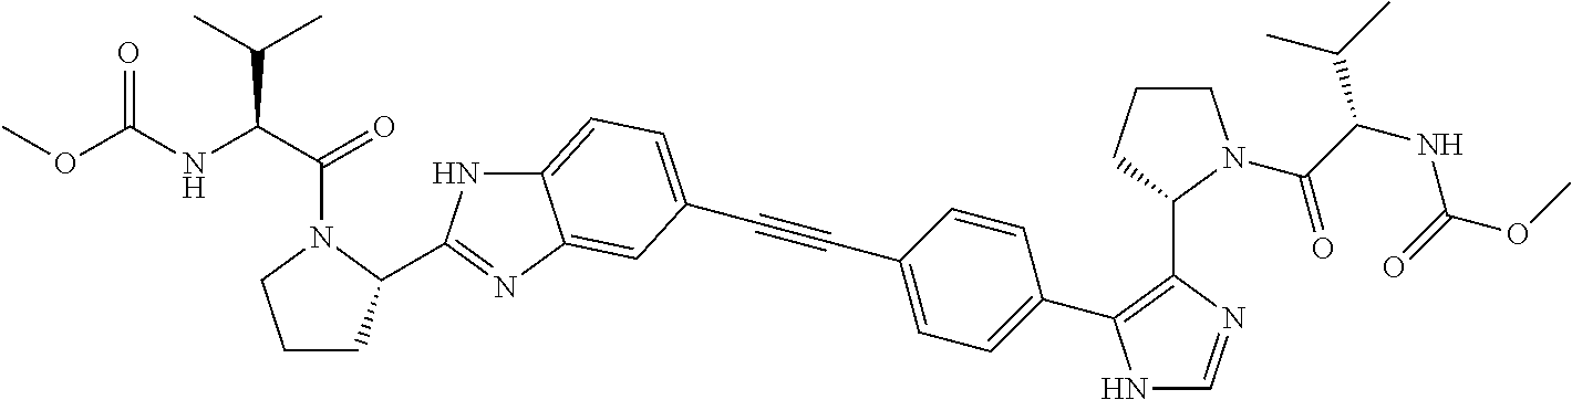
C12=CC=C(C#CC3=CC=C(C4=C(C5N(C(C(NC(OC)=O)C(C)C)=O)CCC5)N=CN4)C=C3)C=C1N=C(C1CCCN1C(C(NC(OC)=O)C(C)C)=O)N2
